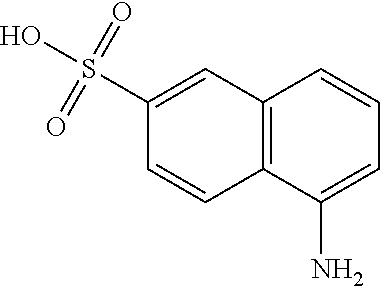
C12=C(C(N)=CC=C1)C=CC(S(O)(=O)=O)=C2
